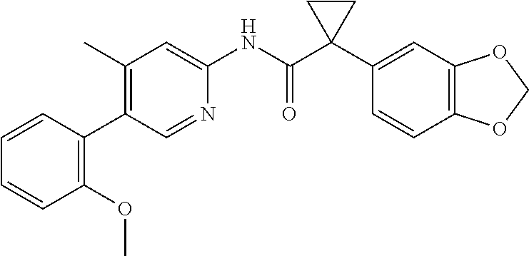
C1(C)=C(C2=C(OC)C=CC=C2)C=NC(NC(C2(C3=CC4=C(C=C3)OCO4)CC2)=O)=C1
